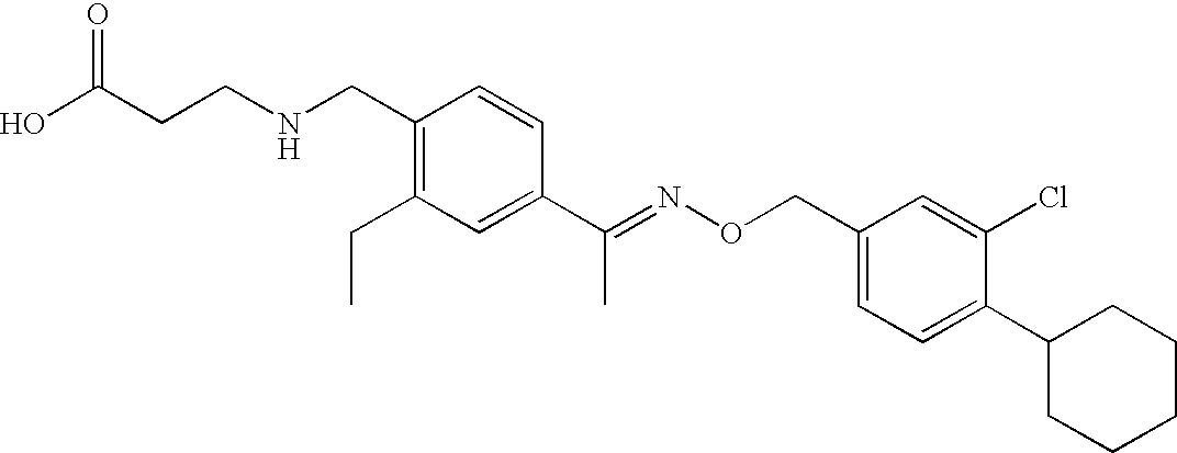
C1(CNCCC(O)=O)=C(CC)C=C(C(=NOCC2=CC=C(C3CCCCC3)C(Cl)=C2)C)C=C1
